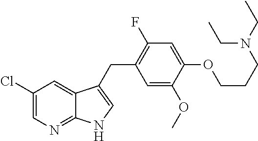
C1(Cl)=CN=C2C(=C1)C(CC1=C(F)C=C(OCCCN(CC)CC)C(OC)=C1)=CN2
